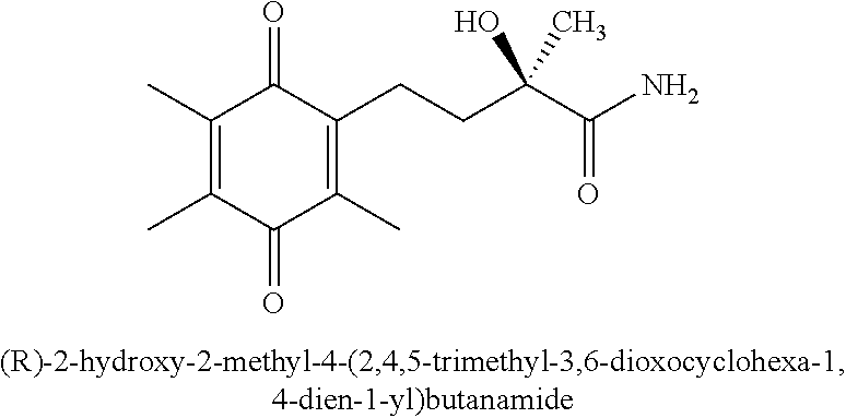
C1(C)=C(C)C(=O)C(C)=C(CCC(C(=O)N)(O)C)C1=O
